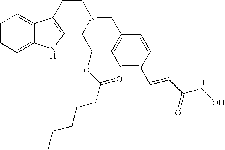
C1=CC=C2C(=C1)C(CCN(CC1=CC=C(C=CC(NO)=O)C=C1)CCOC(CCCCC)=O)=CN2
